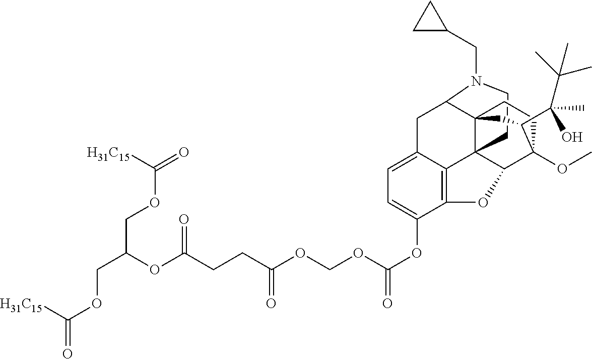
C1CC23C4=C5C(OC(OCOC(CCC(OC(COC([H31C15])=O)COC(=O)[H31C15])=O)=O)=O)=CC=C4CC(C24CCC(OC)(C3O5)C(C(O)(C)C(C)(C)C)C4)N1CC1CC1
